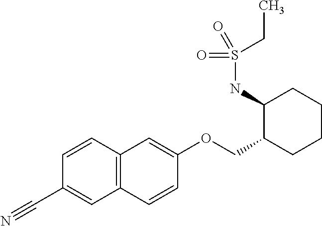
C1=CC2=C(C=C1C#N)C=CC(OCC1CCCCC1NS(CC)(=O)=O)=C2
